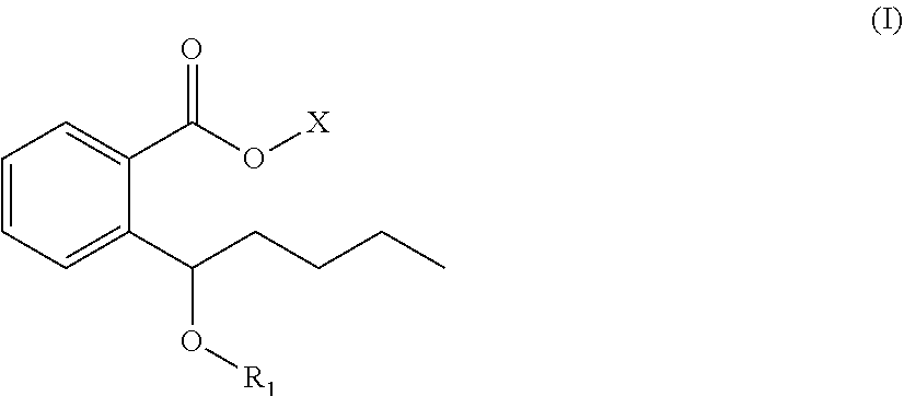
C1=CC=C(C(CCCC)O[R1])C(C(O[X])=O)=C1
